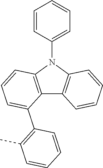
C12=C(N(C3=CC=CC=C3)C3=C1C(C1=C(C)C=CC=C1)=CC=C3)C=CC=C2
